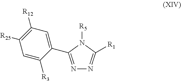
C1=C([R3])C(C2=NN=C([R1])N2[R5])=CC([R12])=C1[R25]
